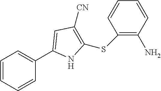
C1=CC=CC(C2=CC([CN])=C(SC3=C(N)C=CC=C3)N2)=C1
